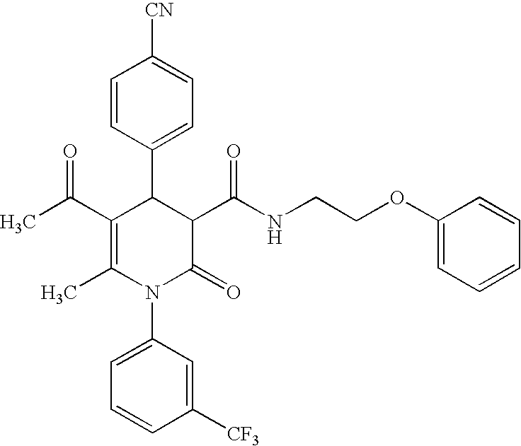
C1=CC(C2C(C(C)=O)=C(C)N(C3=CC=CC([CF3])=C3)C(=O)C2C(NCCOC2=CC=CC=C2)=O)=CC=C1[CN]
